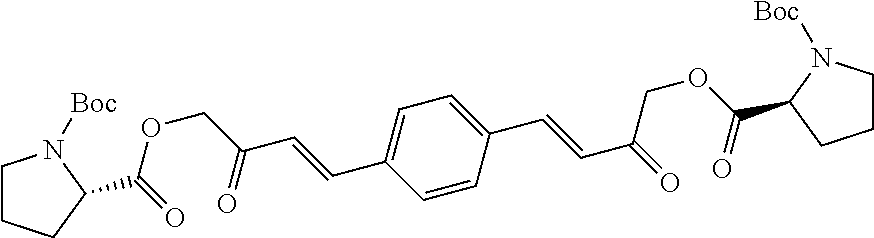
C1=CC(C=CC(COC(=O)C2N([Boc])CCC2)=O)=CC=C1C=CC(COC(=O)C1CCCN1[Boc])=O
